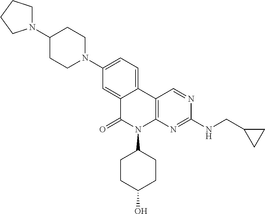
N1(C2=CC=C3C(=C2)C(=O)N(C2CCC(O)CC2)C2=C3C=NC(NCC3CC3)=N2)CCC(N2CCCC2)CC1
